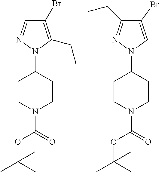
N1(C(OC(C)(C)C)=O)CCC(N2N=CC(Br)=C2CC)CC1.O(C(=O)N1CCC(N2N=C(CC)C(Br)=C2)CC1)C(C)(C)C
